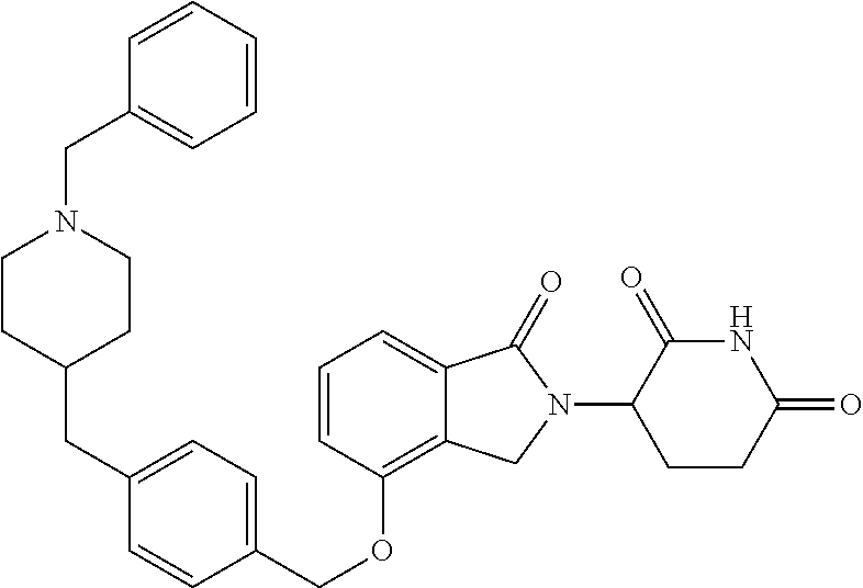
C(OC1=C2C(=CC=C1)C(=O)N(C1C(=O)NC(=O)CC1)C2)C1=CC=C(CC2CCN(CC3=CC=CC=C3)CC2)C=C1
